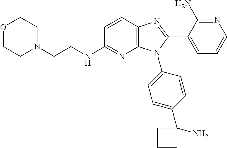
C12=C(C=CC(NCCN3CCOCC3)=N1)N=C(C1=CC=CN=C1N)N2C1=CC=C(C2(N)CCC2)C=C1
